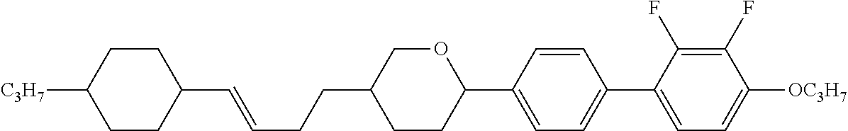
C1(C=CCCC2CCC(C3=CC=C(C4=CC=C([OC3H7])C(F)=C4F)C=C3)OC2)CCC([C3H7])CC1
